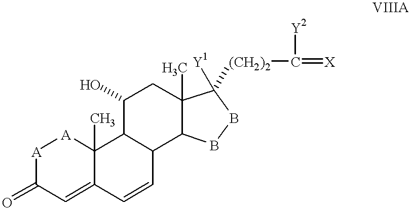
[A]1C(=O)C=C2C(C)([A]1)C1C(C=C2)C2C(C)(CC1O)C([Y1])([(CH2)2]C(=[X])[Y2])BB2
